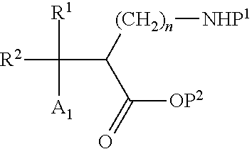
C(C([(CH2)n][NHP1])C(=O)[OP2])([R2])([R1])[A1]
